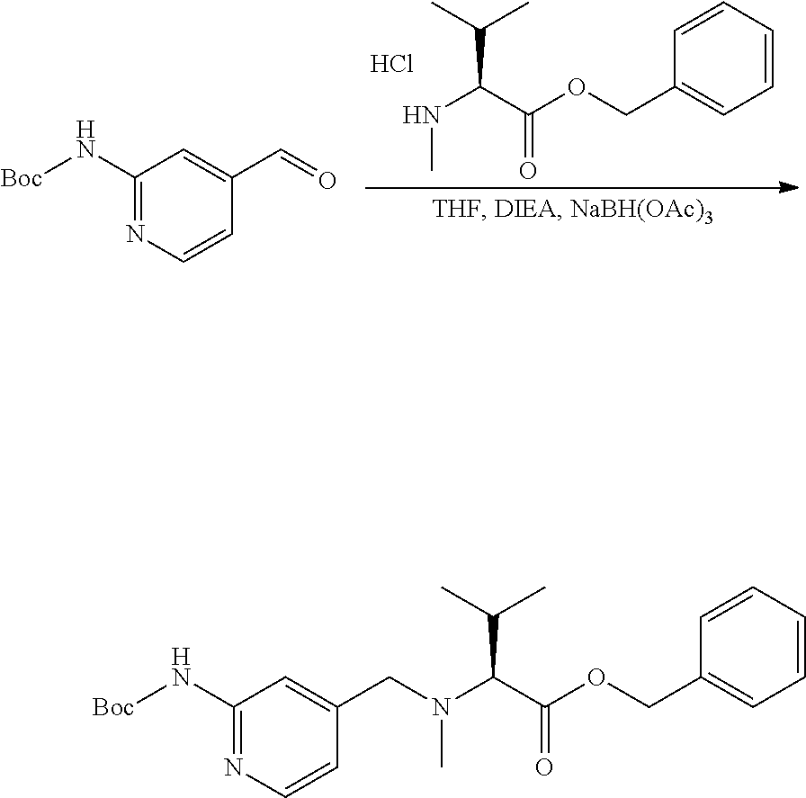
C1=CC=CC(COC(C(NC)C(C)C)=O)=C1.Cl.C1(N[Boc])=NC=CC(C=O)=C1.C1=CC=CC(COC(C(N(C)CC2=CC(N[Boc])=NC=C2)C(C)C)=O)=C1
